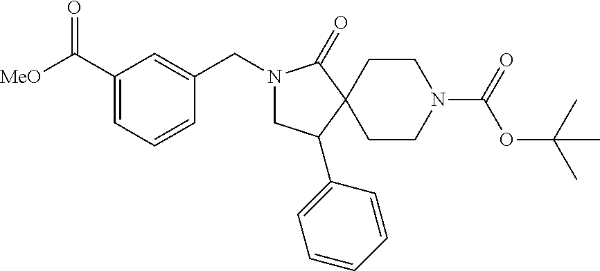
N1(CC2=CC(C([MeO])=O)=CC=C2)CC(C2=CC=CC=C2)C2(C1=O)CCN(C(=O)OC(C)(C)C)CC2
